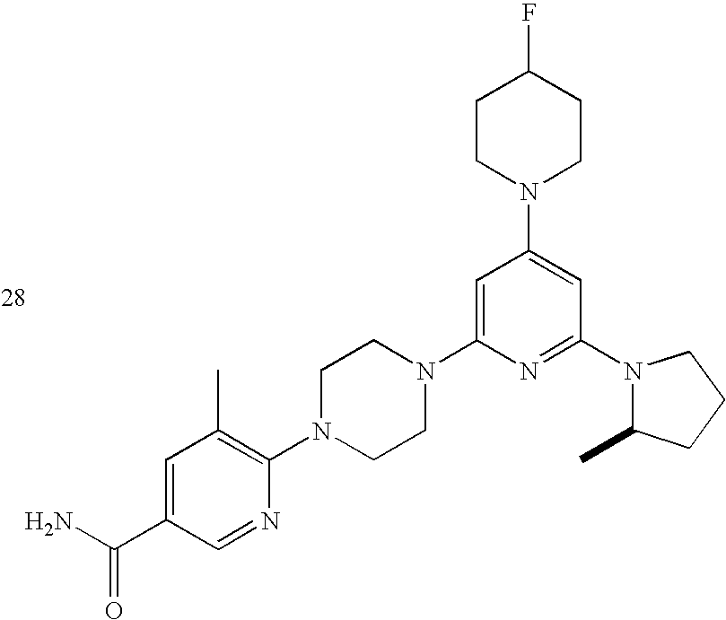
C1=C(C(N)=O)C=NC(N2CCN(C3=CC(N4CCC(F)CC4)=CC(N4C(C)CCC4)=N3)CC2)=C1C
